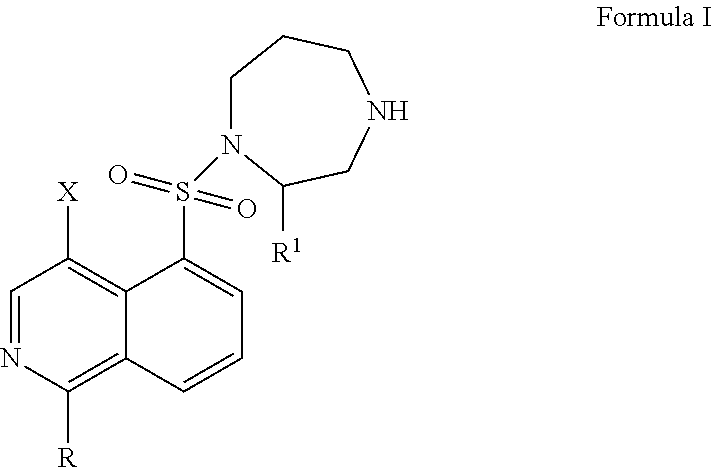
C1=NC([R])=C2C(=C1[X])C(S(N1CCCNCC1[R1])(=O)=O)=CC=C2
